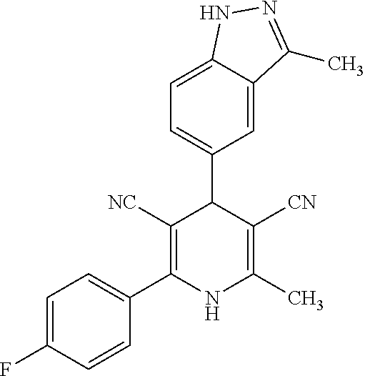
C1=C(C2C([NC])=C(C3=CC=C(F)C=C3)NC(C)=C2[CN])C=C2C(=C1)NN=C2C
